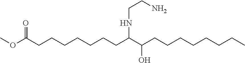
COC(CCCCCCCC(C(CCCCCCCC)O)NCCN)=O
